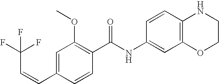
C1=C(C=CC(F)(F)F)C=CC(C(NC2=CC3=C(C=C2)NCCO3)=O)=C1OC
